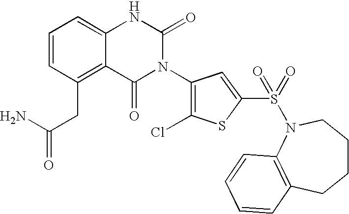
C1=CC(CC(N)=O)=C2C(=C1)NC(=O)N(C1=C(Cl)SC(S(=O)(=O)N3CCCCC4=C3C=CC=C4)=C1)C2=O
